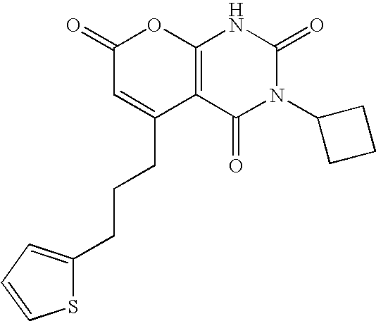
C1(=O)C=C(CCCC2=CC=CS2)C2=C(O1)NC(=O)N(C1CCC1)C2=O
